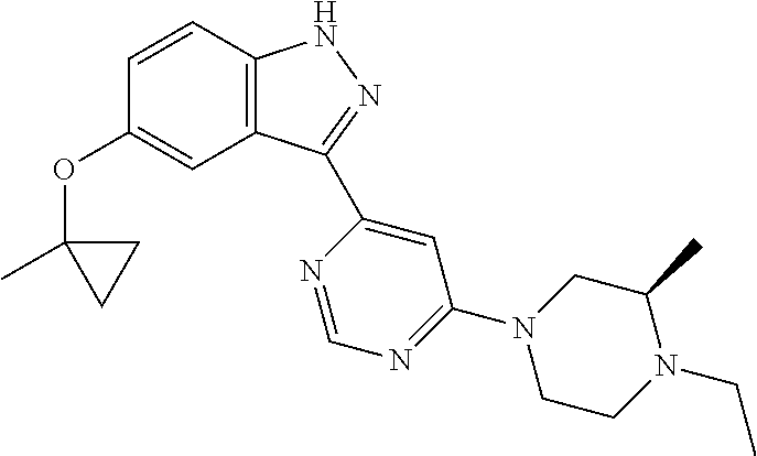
C1=CC2=C(C=C1OC1(C)CC1)C(C1=CC(N3CCN(CC)C(C)C3)=NC=N1)=NN2
